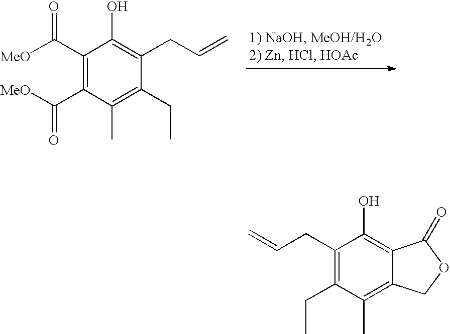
C1(CC=C)=C(CC)C(C)=C2C(=C1O)C(=O)OC2.C1(C([MeO])=O)=C(C([MeO])=O)C(C)=C(CC)C(CC=C)=C1O
